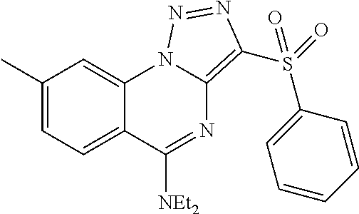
C1(C)=CC=C2C(=C1)N1C(=C(S(=O)(C3=CC=CC=C3)=O)N=N1)N=C2[NEt2]
